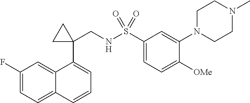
C1(F)=CC=C2C(=C1)C(C1(CNS(C3=CC=C([OMe])C(N4CCN(C)CC4)=C3)(=O)=O)CC1)=CC=C2
